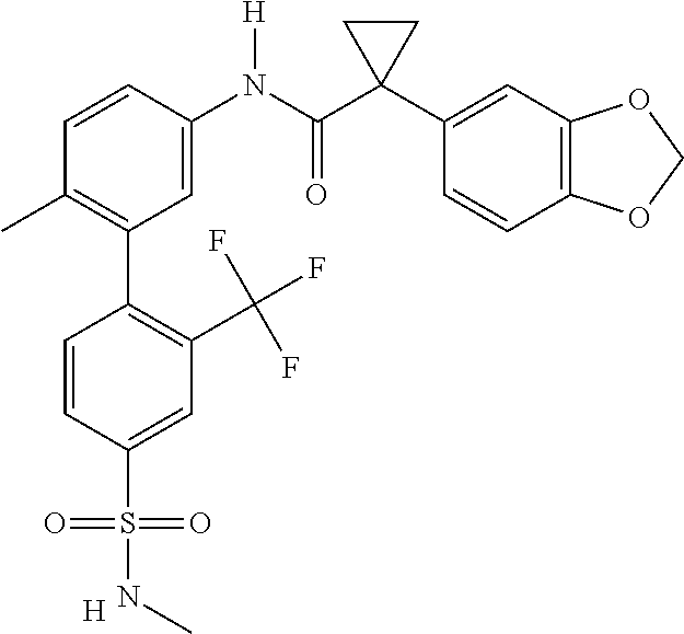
C1=C(N(C(C2(C3=CC4=C(C=C3)OCO4)CC2)=O)[H])C=CC(C)=C1C1=C(C(F)(F)F)C=C(S(=O)(=O)NC)C=C1.[H]
